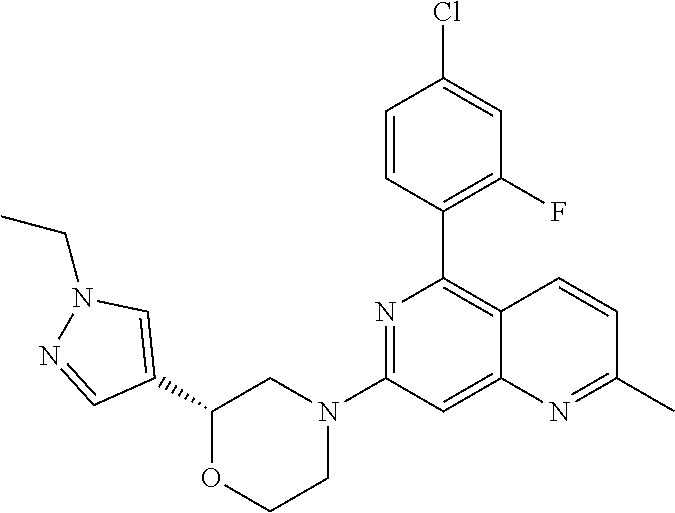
C1(C2=C3C(=CC(N4CCOC(C5=CN(CC)N=C5)C4)=N2)N=C(C)C=C3)=C(F)C=C(Cl)C=C1
